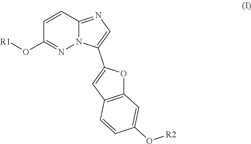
C1=CC2=NC=C(C3=CC4=C(O3)C=C(O[R2])C=C4)N2N=C1O[R1]
